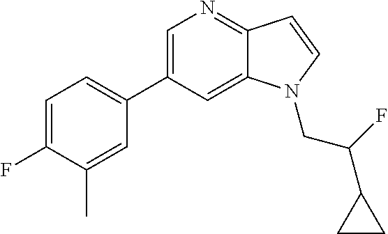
C1(C2=CN=C3C(=C2)N(CC(F)C2CC2)C=C3)=CC=C(F)C(C)=C1
